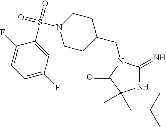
C1(CN2C(=N)NC(C)(CC(C)C)C2=O)CCN(S(=O)(=O)C2=CC(F)=CC=C2F)CC1
